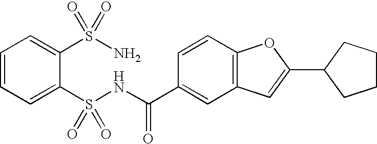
C1=CC=C(S(NC(C2=CC3=C(C=C2)OC(C2CCCC2)=C3)=O)(=O)=O)C(S(N)(=O)=O)=C1
